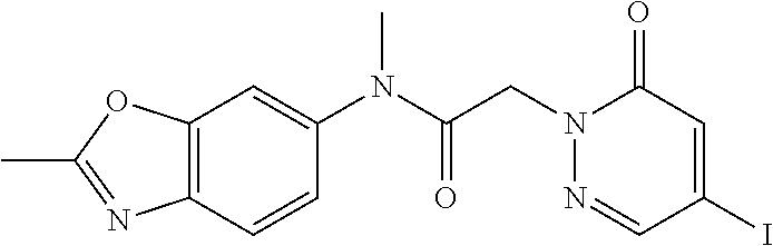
C12=C(OC(C)=N1)C=C(N(C(CN1N=CC(I)=CC1=O)=O)C)C=C2
